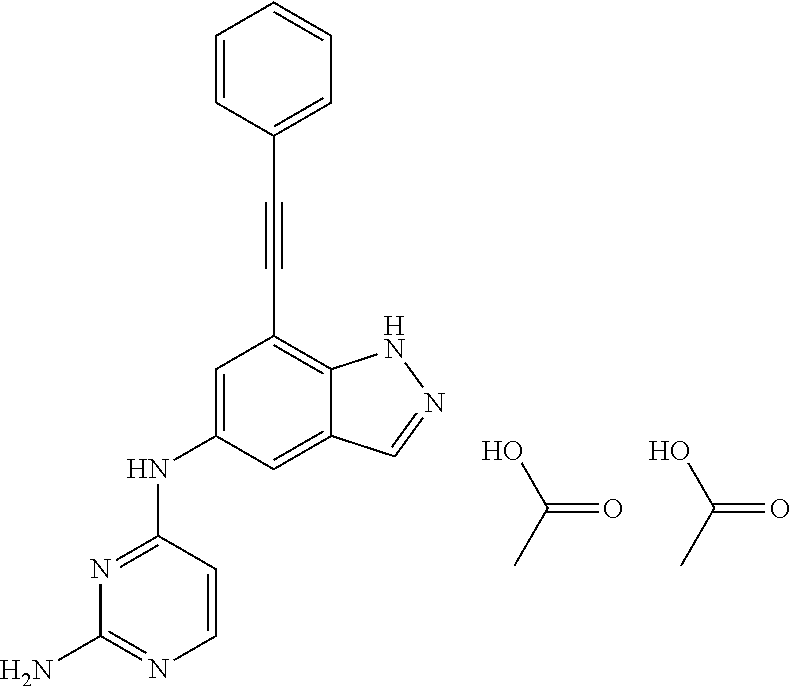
N1=C(NC2=CC(C#CC3=CC=CC=C3)=C3C(=C2)C=NN3)C=CN=C1N.OC(C)=O.OC(C)=O
